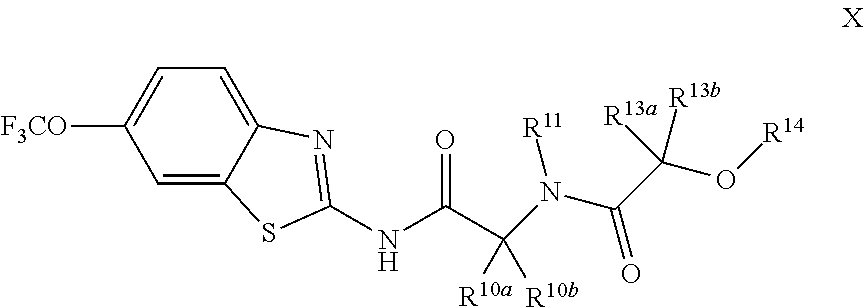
C1=C2C(=CC=C1[F3CO])N=C(NC(=O)C(N([R11])C(C(O[R14])([R13b])[R13a])=O)([R10a])[R10b])S2
